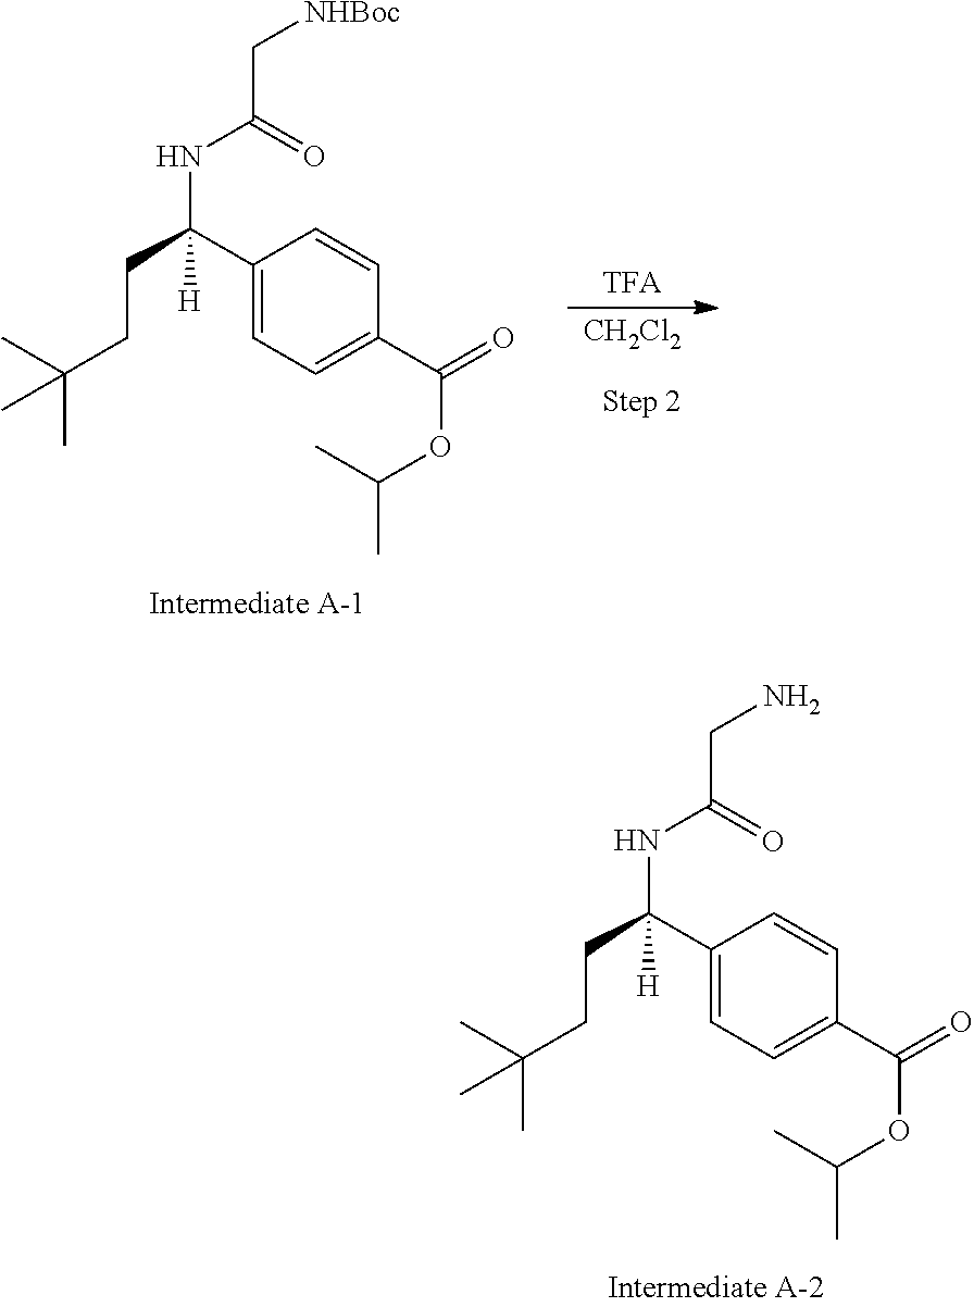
C1(C(CCC(C)(C)C)([H])NC(C[NHBoc])=O)=CC=C(C(OC(C)C)=O)C=C1.[CH2Cl2].C1(C(CCC(C)(C)C)([H])NC(CN)=O)=CC=C(C(OC(C)C)=O)C=C1
